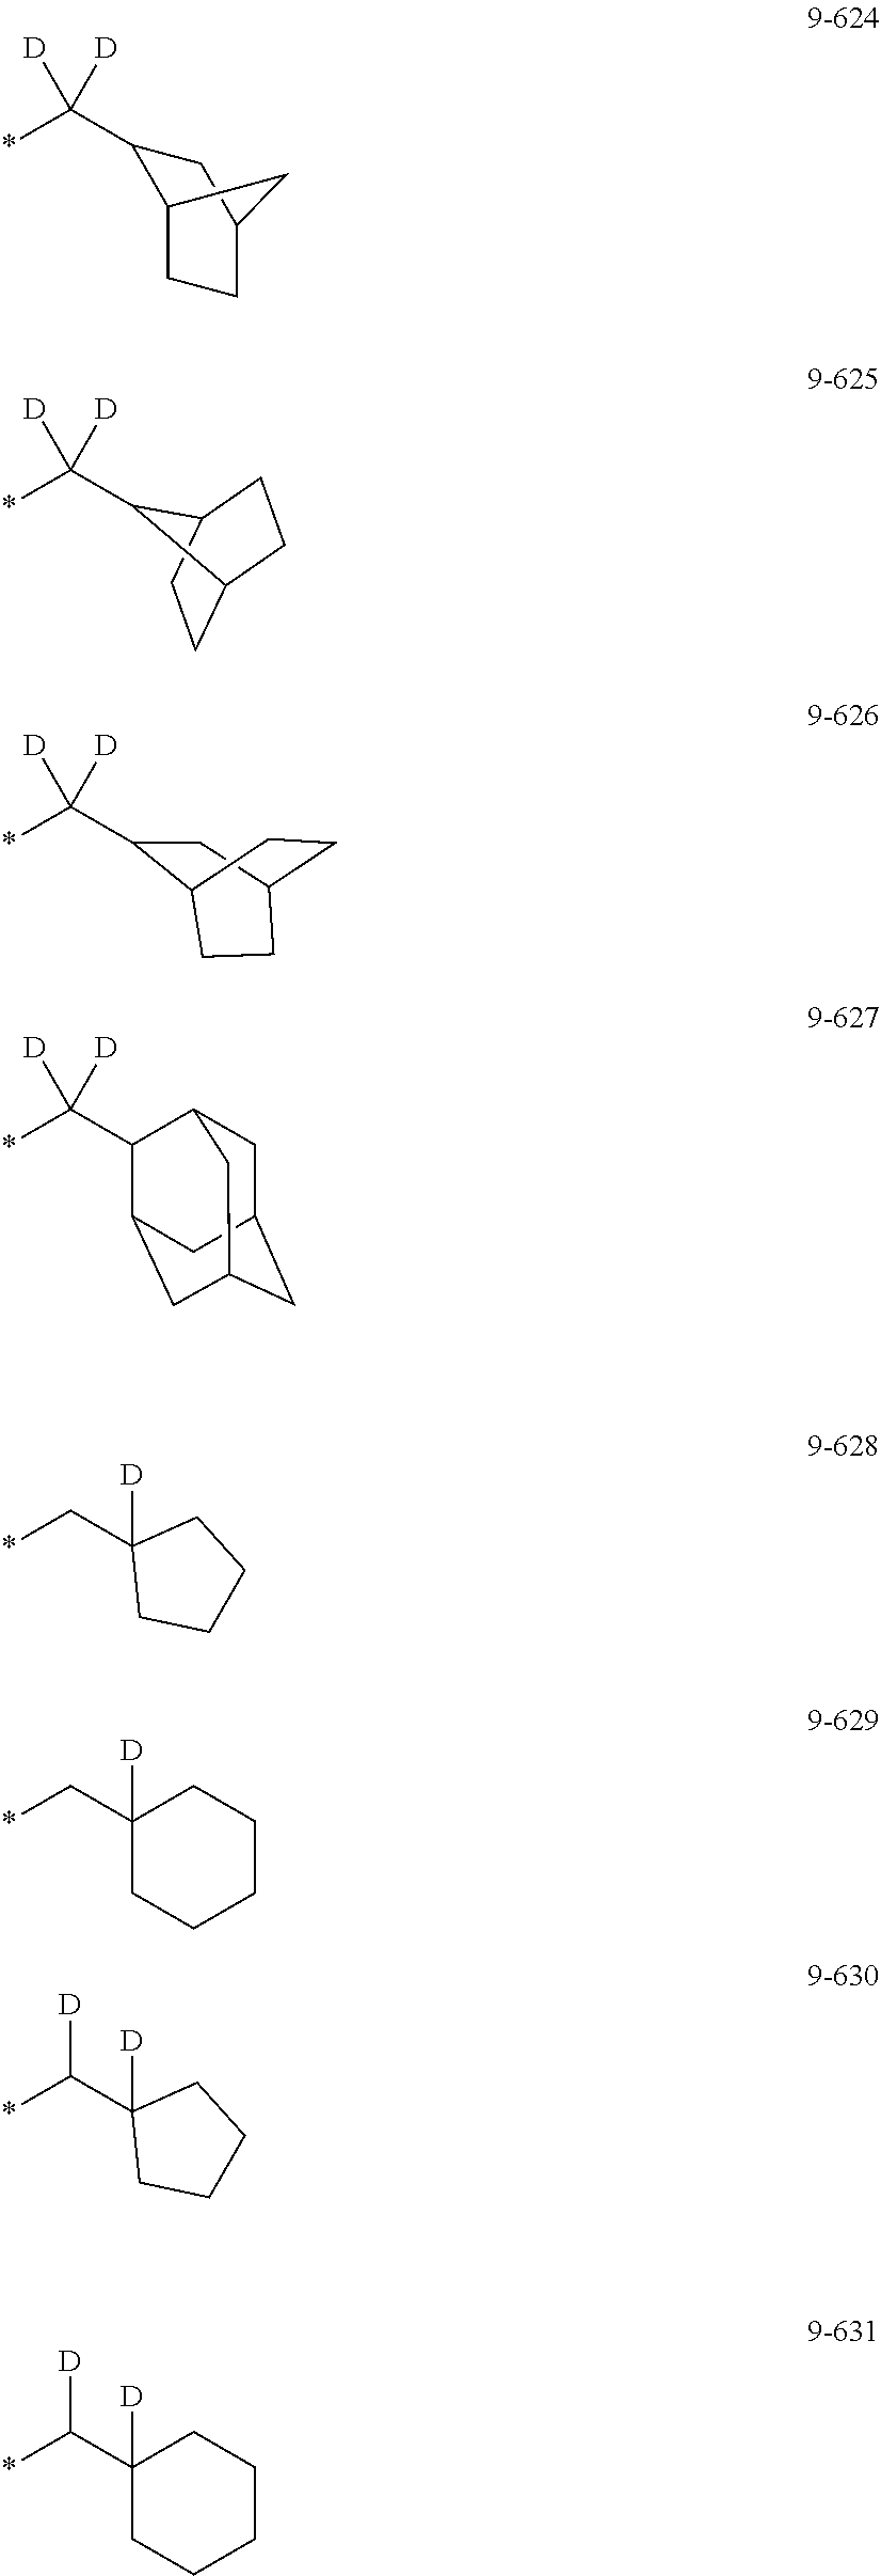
[D]C(*)(C1C2CCC(C1)C2)[D].[D]C(*)(C1C2CCC1CC2)[D].[D]C(*)(C1CC2CCC1CC2)[D].[D]C(*)(C1C2CC3CC(CC1C3)C2)[D].C(C1([D])CCCC1)*.C(C1([D])CCCCC1)*.C(C1([D])CCCC1)(*)[D].C(C1([D])CCCCC1)(*)[D]
